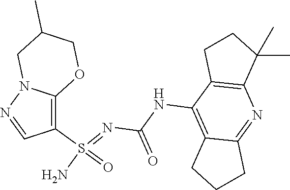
C(NC1=C2C(=NC3=C1CCC3(C)C)CCC2)(N=S(N)(=O)C1=C2N(N=C1)CC(C)CO2)=O
